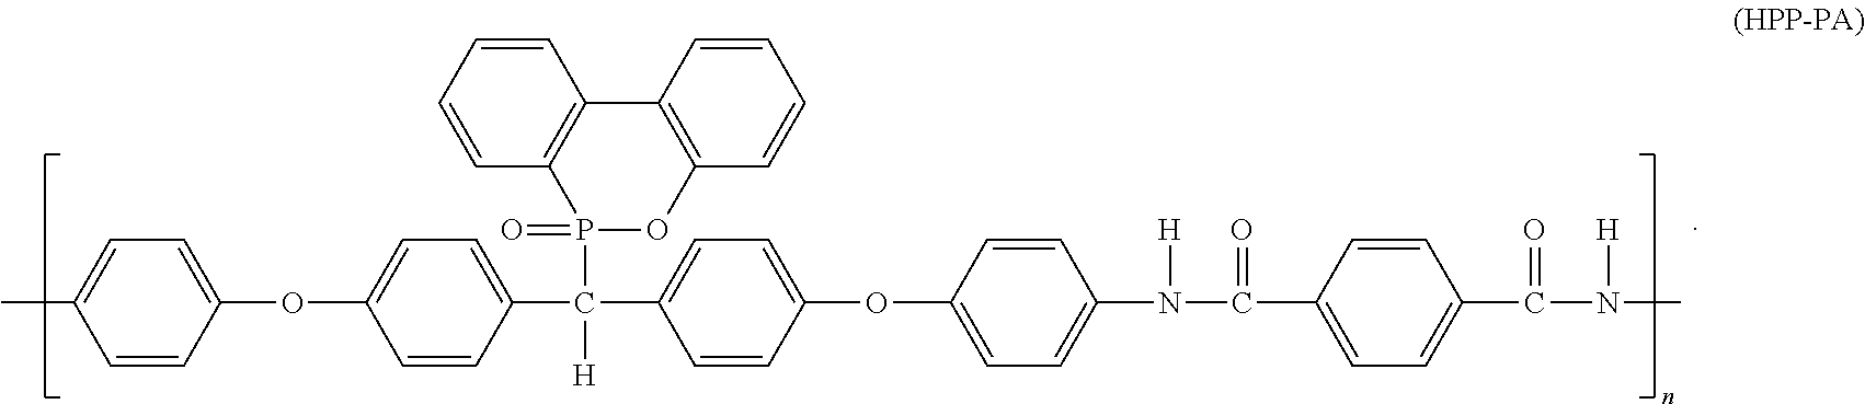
C1(C(P2(=O)OC3=C(C4=C2C=CC=C4)C=CC=C3)([H])C2=CC=C(OC3=CC=C(N(C(C4=CC=C(C(=O)N([H])C)C=C4)=O)[H])C=C3)C=C2)=CC=C(OC2=CC=C(C)C=C2)C=C1
